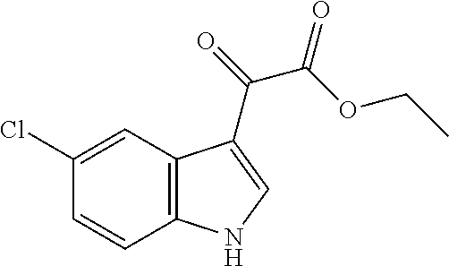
C12=C(C=C(Cl)C=C1)C(C(=O)C(OCC)=O)=CN2
